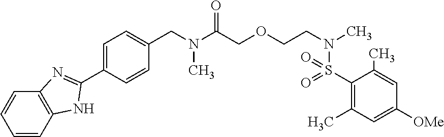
C1=C(C2=NC3=C(C=CC=C3)N2)C=CC(CN(C(COCCN(C)S(C2=C(C)C=C([OMe])C=C2C)(=O)=O)=O)C)=C1
